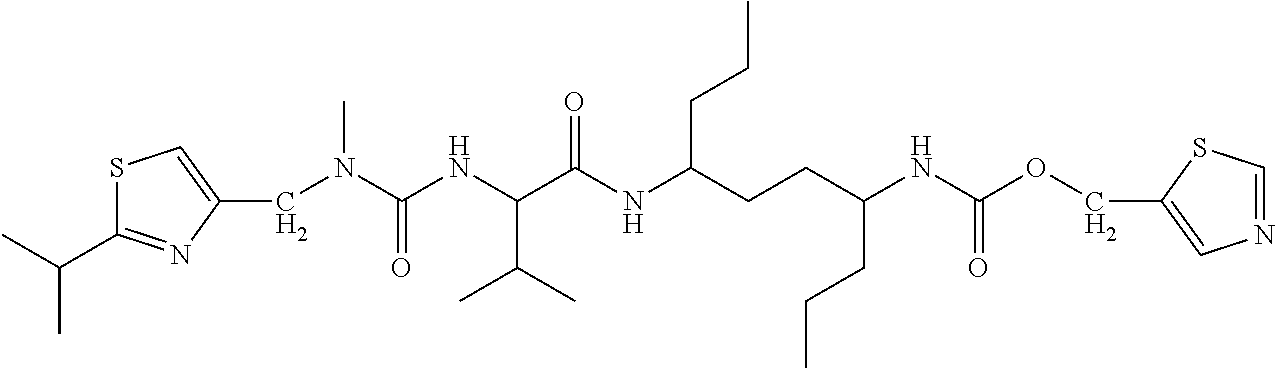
C(N(C(=O)NC(C(C)C)C(=O)NC(CCC)CCC(CCC)NC(=O)OCC1=CN=CS1)C)C1=CSC(C(C)C)=N1
